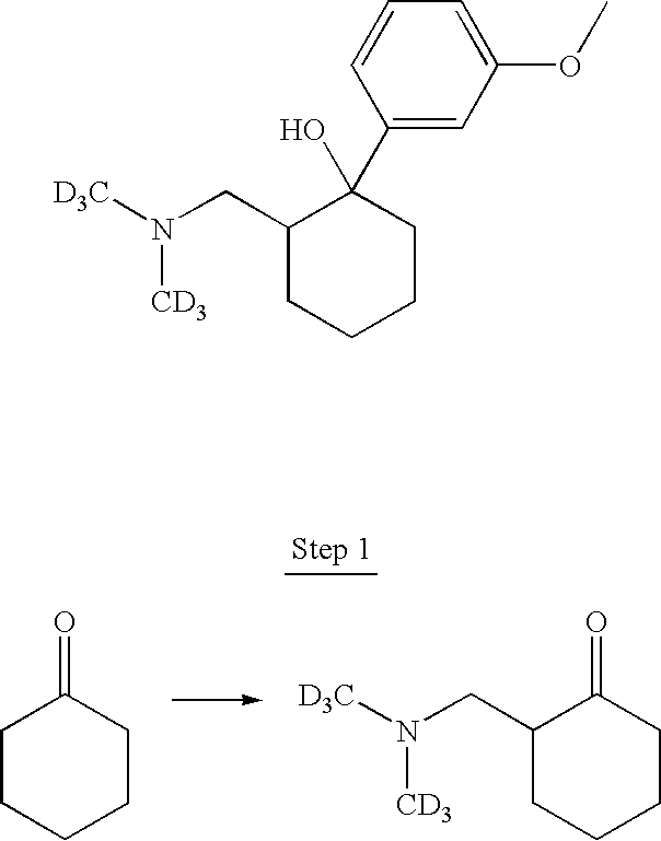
C1(CN([D3C])[CD3])CCCCC1(O)C1=CC(OC)=CC=C1.C1CCCCC1=O.C1(CN([D3C])[CD3])CCCCC1=O
